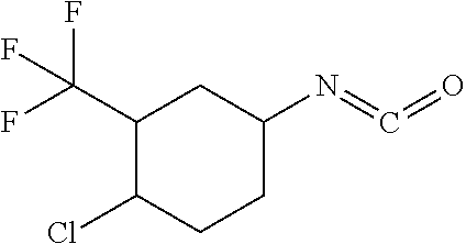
C1(C(F)(F)F)C(Cl)CCC(N=C=O)C1
